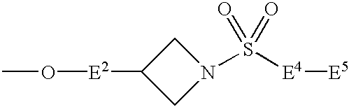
CO[E2]C1CN(S(=O)(=O)[E4][E5])C1
